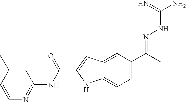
C1=CN=C(NC(C2=CC3=CC(C(=NNC(N)=N)C)=CC=C3N2)=O)C=C1C
